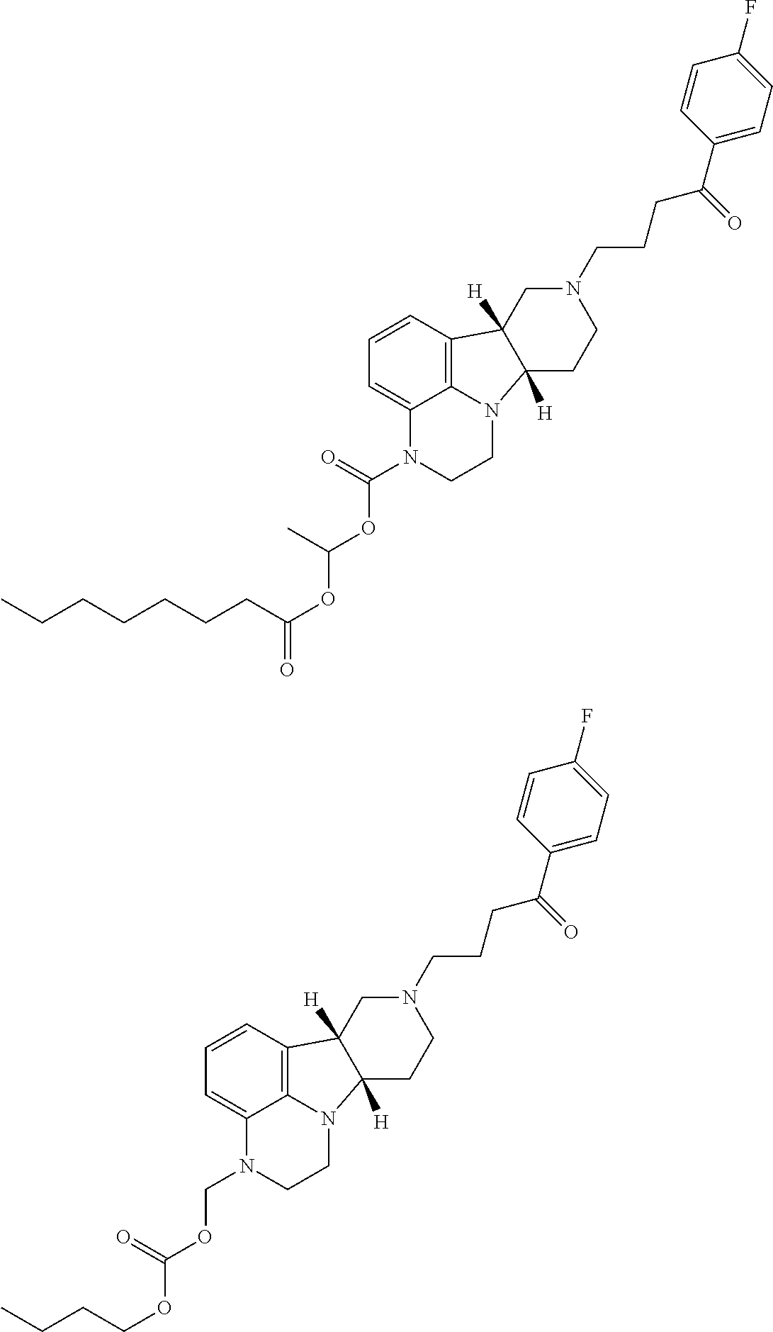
C1=CC2=C3C(=C1)N(C(=O)OC(OC(=O)CCCCCCC)C)CCN3C1([H])C2([H])CN(CCCC(C2=CC=C(F)C=C2)=O)CC1.C1=CC2=C3C(=C1)N(COC(OCCCC)=O)CCN3C1([H])C2([H])CN(CCCC(C2=CC=C(F)C=C2)=O)CC1
